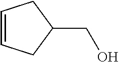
C1=CCC(CO)C1
